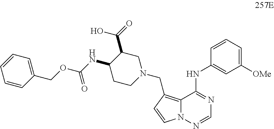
C1([OMe])=CC=CC(NC2=NC=NN3C2=C(CN2CC(C(=O)O)C(NC(OCC4=CC=CC=C4)=O)CC2)C=C3)=C1
